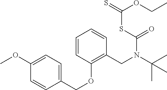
C1=CC(OCC2=CC=C(OC)C=C2)=C(CN(C(C)(C)C)C(SC(=S)OCC)=O)C=C1
